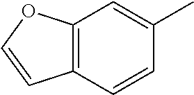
C12=C(C=CC(C)=C1)C=CO2
